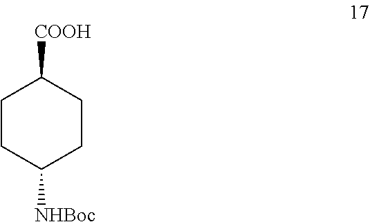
C1CC([NHBoc])CCC1[COOH]
